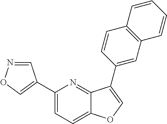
C1(C2=CON=C2)=CC=C2C(=N1)C(C1=CC3=C(C=C1)C=CC=C3)=CO2
